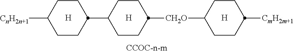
[H].[H].[H].[CH2O](C1CCC(C2CCC([CnH2n+1])CC2)CC1)C1CCC([CmH2m+1])CC1
